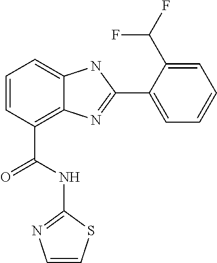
C1=CC(C(NC2=NC=CS2)=O)=C2C(=C1)NC(C1=CC=CC=C1C(F)F)=N2
